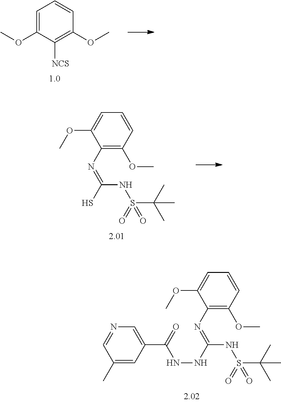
C1=C(OC)C([NCS])=C(OC)C=C1.SC(NS(=O)(=O)C(C)(C)C)=NC1=C(OC)C=CC=C1OC.C1(C(=O)NNC(NS(=O)(=O)C(C)(C)C)=NC2=C(OC)C=CC=C2OC)=CN=CC(C)=C1
